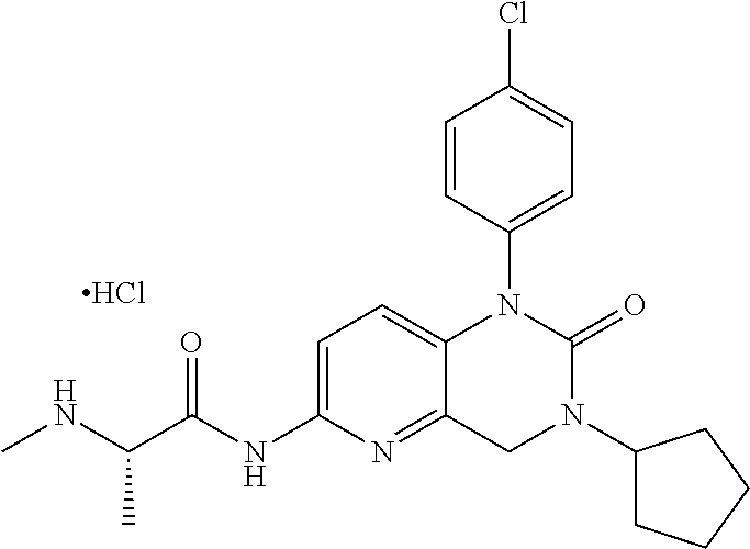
C1=CC(N2C3=CC=C(NC(C(NC)C)=O)N=C3CN(C3CCCC3)C2=O)=CC=C1Cl.Cl
